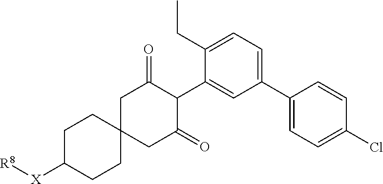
C1(C2=CC=C(Cl)C=C2)=CC=C(CC)C(C2C(=O)CC3(CC2=O)CCC([X][R8])CC3)=C1
